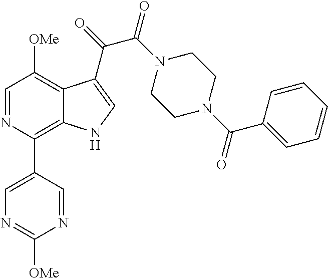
C1=NC(C2=CN=C([OMe])N=C2)=C2C(=C1[OMe])C(C(=O)C(N1CCN(C(C3=CC=CC=C3)=O)CC1)=O)=CN2
